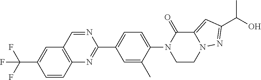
C12=C(C=C(C(F)(F)F)C=C1)C=NC(C1=CC=C(N3CCN4C(=CC(C(O)C)=N4)C3=O)C(C)=C1)=N2
